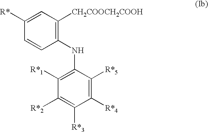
C1(NC2=C([R*1])C([R*2])=C([R*3])C([R*4])=C2[R*5])=C([CH2COOCH2COOH])C=C([R*])C=C1
